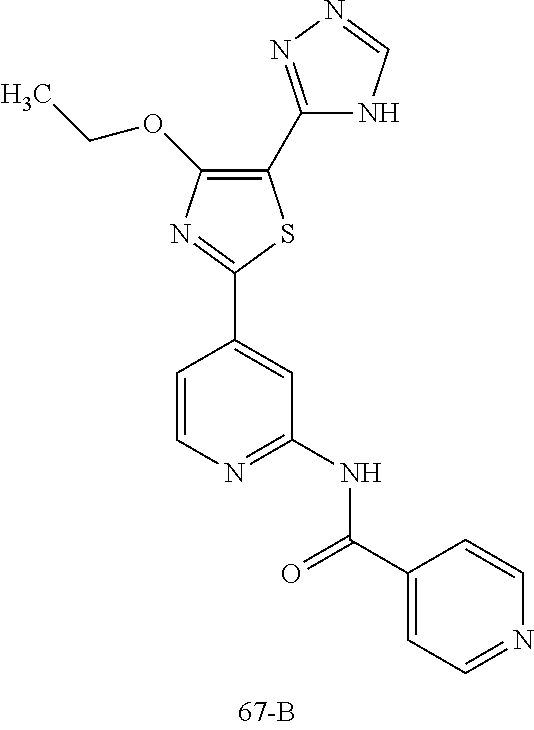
C1(C2=NN=CN2)=C(OCC)N=C(C2=CC(NC(C3=CC=NC=C3)=O)=NC=C2)S1
